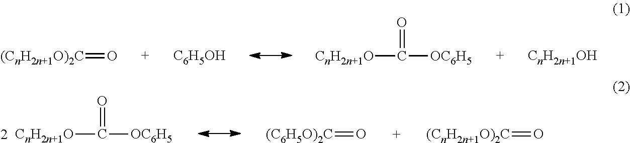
[(CnH2n+1O)2C]=O.[C6H5OH].[CnH2n+1O]C(=O)[OC6H5].[CnH2n+1OH].[CnH2n+1O]C(=O)[OC6H5].[(CnH2n+1O)2C]=O.[(C6H5O)2C]=O
